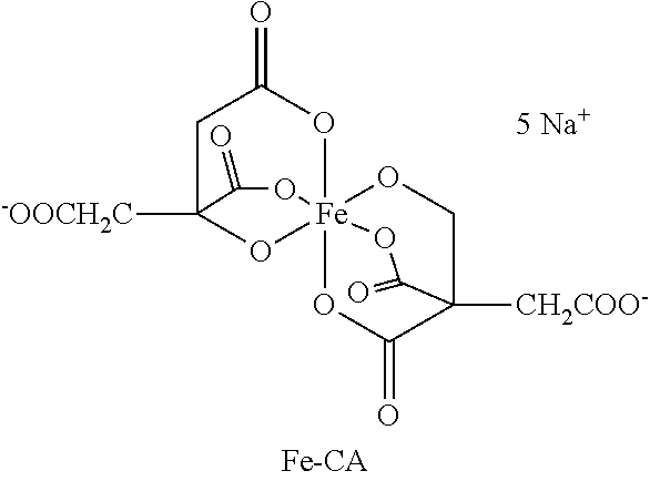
C1C2([-OOCH2C])O[Fe]34(OC1=O)(OC2=O)OC(=O)C([CH2COO-])(C(=O)O3)CO4
